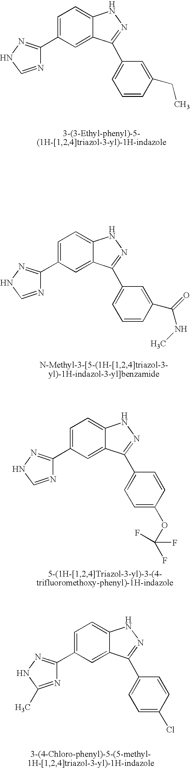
C1=C(C2=NNC=N2)C=C2C(=C1)NN=C2C1=CC=CC(CC)=C1.C1=C(C2=NNC=N2)C=C2C(=C1)NN=C2C1=CC=CC(C(=O)NC)=C1.C1=C(C2=NNC=N2)C=C2C(=C1)NN=C2C1=CC=C(OC(F)(F)F)C=C1.C1=C(C2=NNC(C)=N2)C=C2C(=C1)NN=C2C1=CC=C(Cl)C=C1
